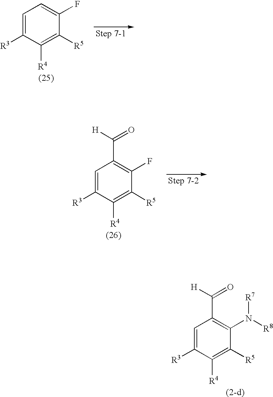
C1=C([R3])C([R4])=C([R5])C(F)=C1.C1=C([R3])C([R4])=C([R5])C(F)=C1C([H])=O.C1=C([R3])C([R4])=C([R5])C(N([R8])[R7])=C1C([H])=O
